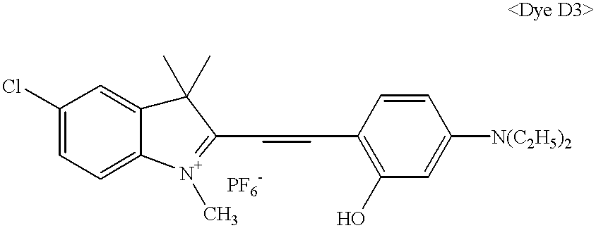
C1=CC(C=CC2=[N+](C)C3=CC=C(Cl)C=C3C2(C)C)=C(O)C=C1[N(C2H5)2]
